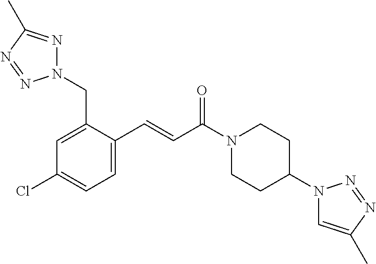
C1(C=CC(N2CCC(N3C=C(C)N=N3)CC2)=O)=CC=C(Cl)C=C1CN1N=C(C)N=N1
